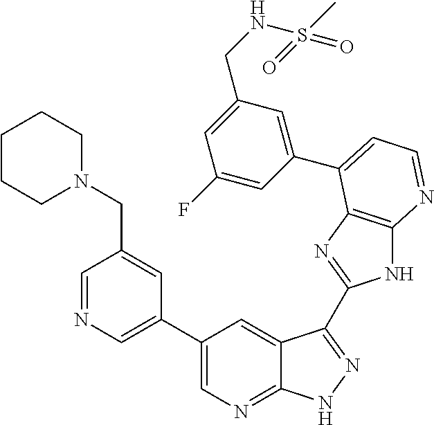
C1=NC=C(C2=CN=C3C(=C2)C(C2=NC4=C(N2)N=CC=C4C2=CC(CNS(C)(=O)=O)=CC(F)=C2)=NN3)C=C1CN1CCCCC1
